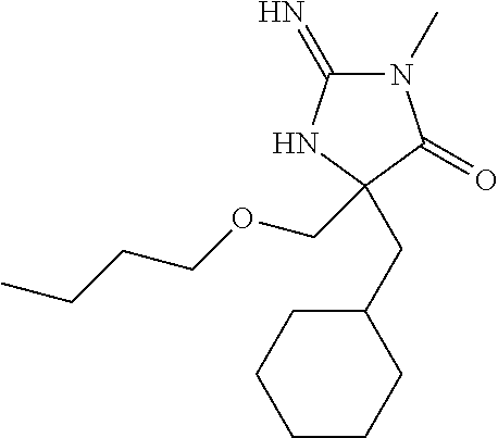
N1(C)C(=N)NC(CC2CCCCC2)(COCCCC)C1=O
